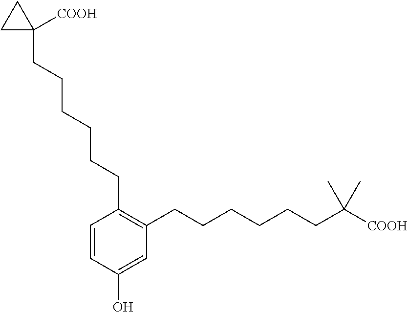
C1=CC(CCCCCCC2([COOH])CC2)=C(CCCCCCC(C)(C)[COOH])C=C1O
